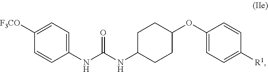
C1(NC(NC2CCC(OC3=CC=C([R1])C=C3)CC2)=O)=CC=C([F3CO])C=C1
